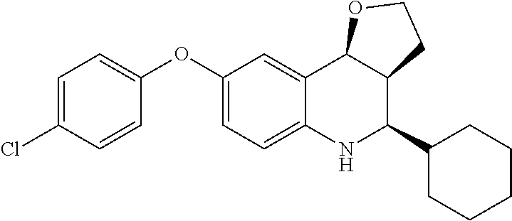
C12=CC(OC3=CC=C(Cl)C=C3)=CC=C1NC(C1CCCCC1)C1C2OCC1
